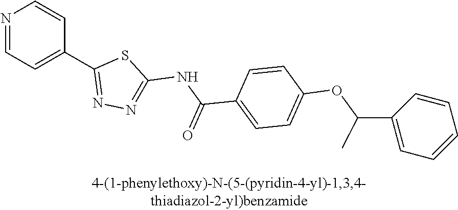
N1=CC=C(C2=NN=C(NC(C3=CC=C(OC(C4=CC=CC=C4)C)C=C3)=O)S2)C=C1
